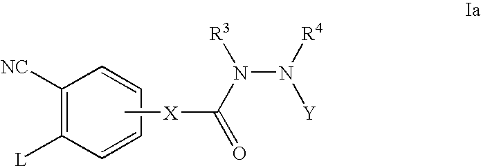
C1([NC])=C([L])C=CC=C1.C[X]C(=O)N([R3])N([R4])[Y]
